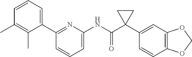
N(C(C1(C2=CC3=C(C=C2)OCO3)CC1)=O)C1=CC=CC(C2=CC=CC(C)=C2C)=N1
